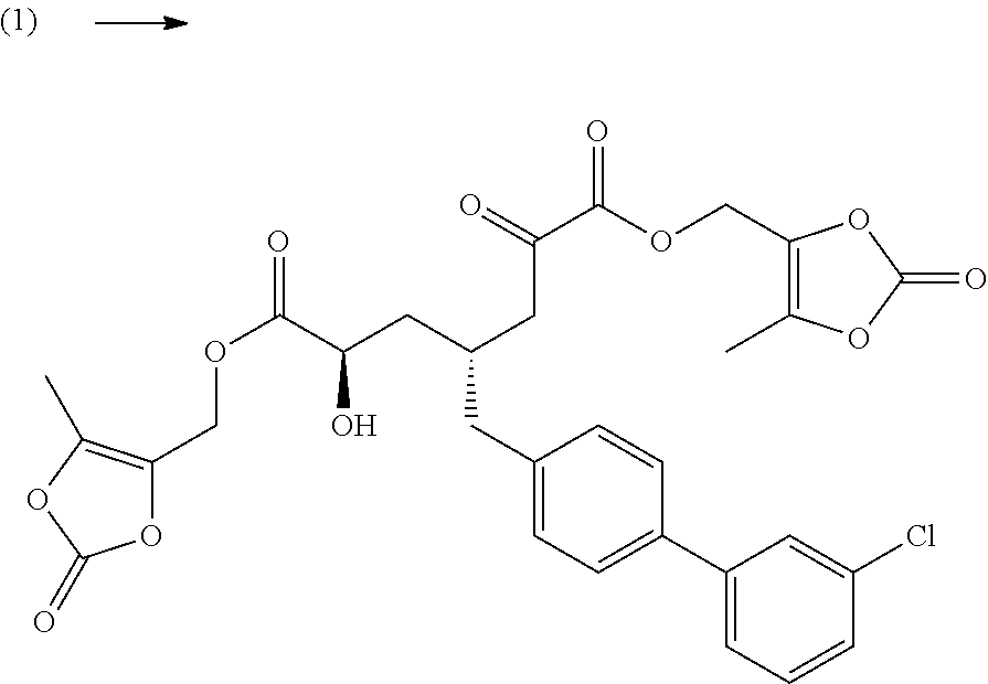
O1C(COC(C(CC(CC2=CC=C(C3=CC=CC(Cl)=C3)C=C2)CC(C(=O)OCC2=C(C)OC(=O)O2)=O)O)=O)=C(C)OC1=O
